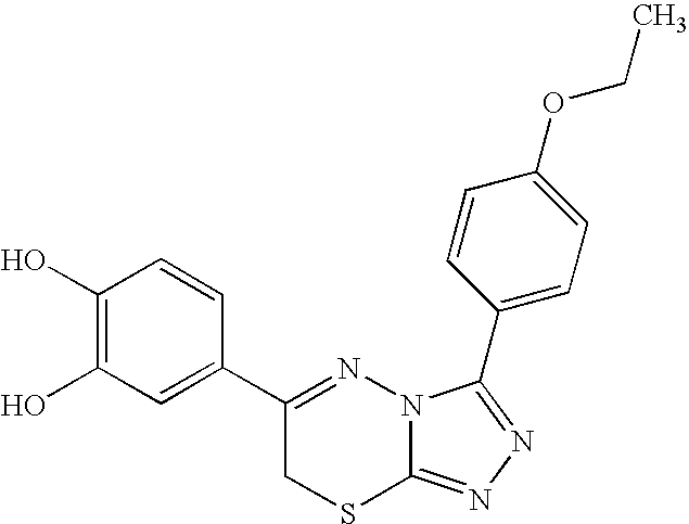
C1(O)=C(O)C=C(C2=NN3C(=NN=C3C3=CC=C(OCC)C=C3)SC2)C=C1
